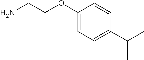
NCCOC1=CC=C(C(C)C)C=C1
